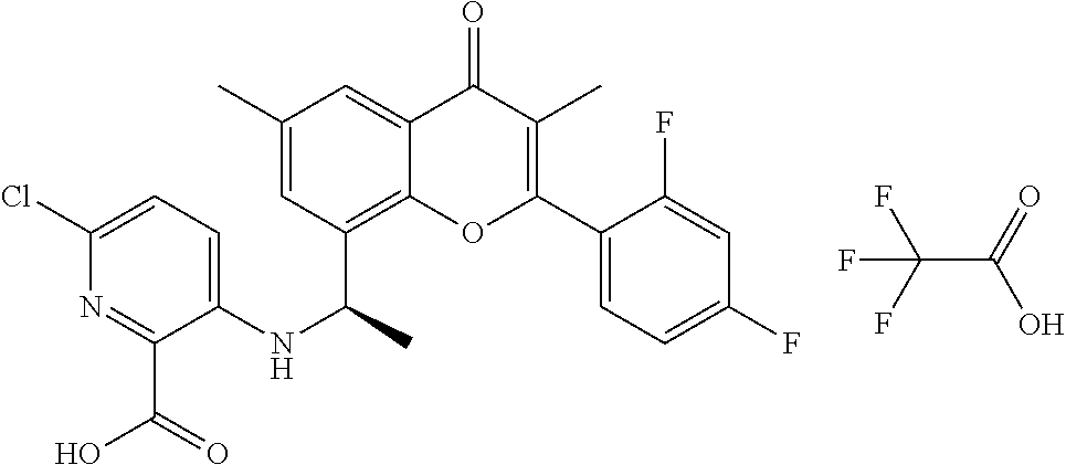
C1=C2C(=O)C(C)=C(C3=CC=C(F)C=C3F)OC2=C(C(NC2=CC=C(Cl)N=C2C(=O)O)C)C=C1C.FC(F)(C(=O)O)F
